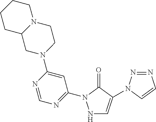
N1C=C(N2N=NC=C2)C(=O)N1C1=NC=NC(N2CCN3C(C2)CCCC3)=C1
